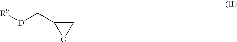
O1CC1C[D][R9]
